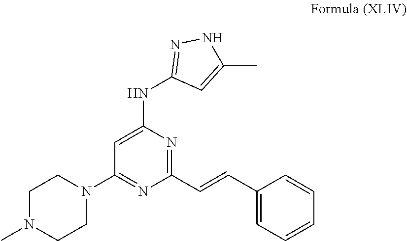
C1=C(NC2=NNC(C)=C2)N=C(C=CC2=CC=CC=C2)N=C1N1CCN(C)CC1
